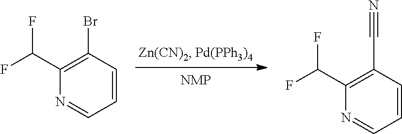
C1(C(F)F)=C(C#N)C=CC=N1.C1(C(F)F)=C(Br)C=CC=N1
